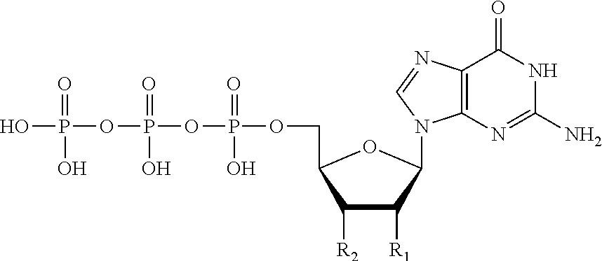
C1([R1])C([R2])C(COP(OP(OP(O)(=O)O)(=O)O)(=O)O)OC1N1C2=C(N=C1)C(=O)NC(N)=N2
